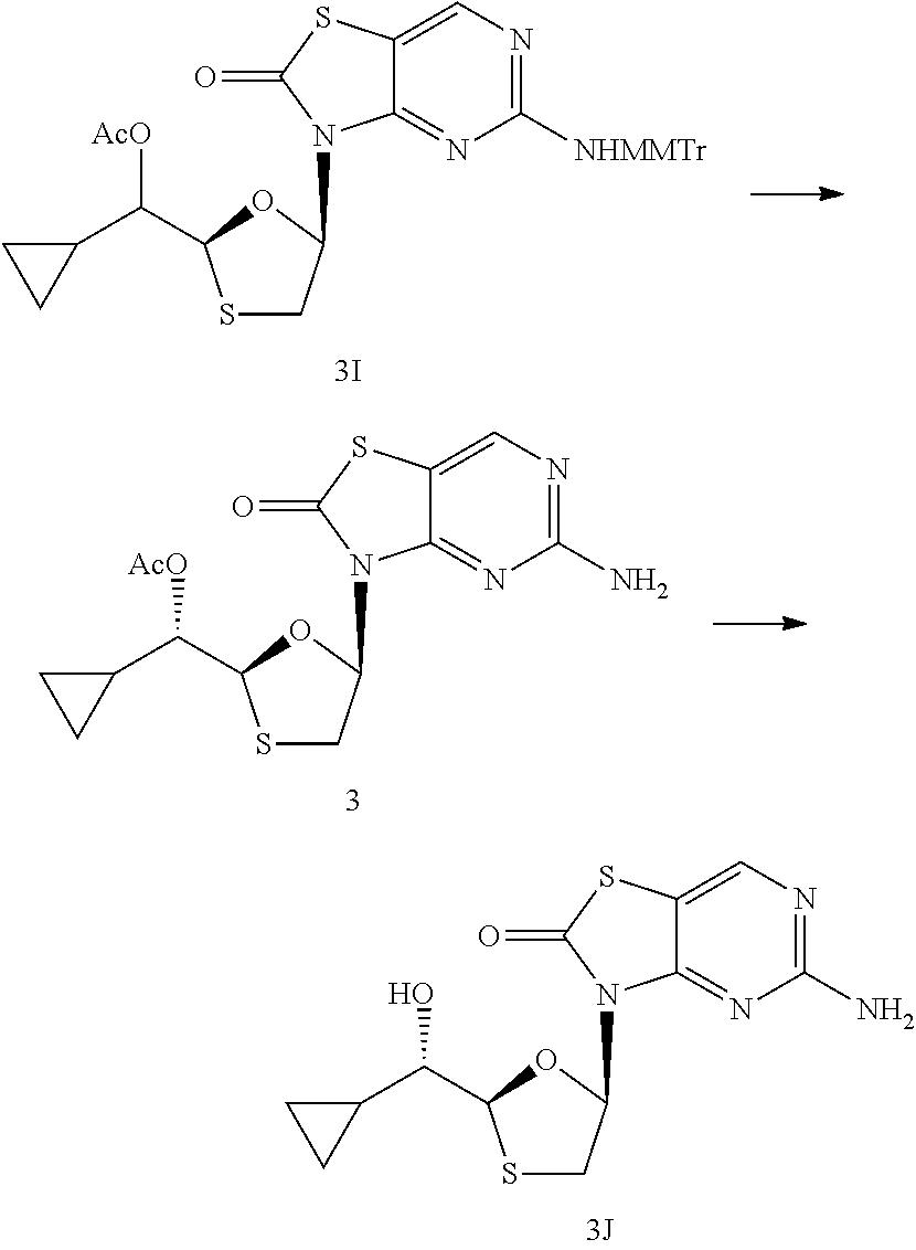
S1CC(N2C3=NC(N)=NC=C3SC2=O)OC1C(O)C1CC1.S1CC(N2C3=NC([NHMMTr])=NC=C3SC2=O)OC1C([AcO])C1CC1.S1CC(N2C3=NC(N)=NC=C3SC2=O)OC1C([AcO])C1CC1
